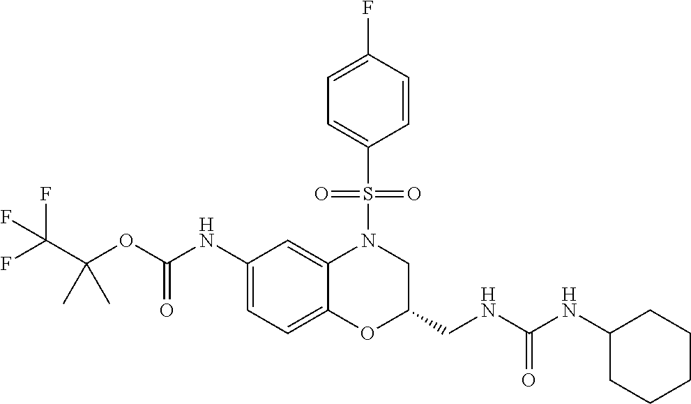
C1(NC(OC(C(F)(F)F)(C)C)=O)=CC=C2C(=C1)N(S(C1=CC=C(F)C=C1)(=O)=O)CC(CNC(NC1CCCCC1)=O)O2
